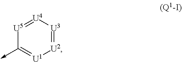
[U5]1=[U4][U3]=[U2][U1]=C1->C
